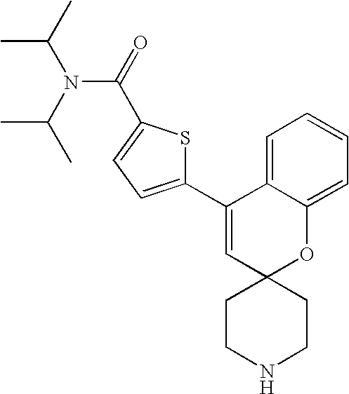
C1(C2=CC=C(C(=O)N(C(C)C)C(C)C)S2)=CC2(OC3=CC=CC=C13)CCNCC2
